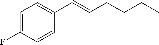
C1=C(F)C=CC(C=CCCCC)=C1
